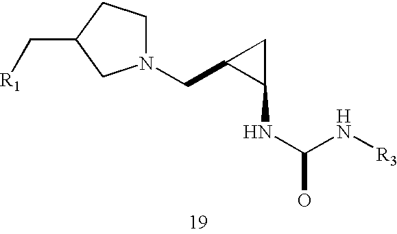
C(C1C(NC(N[R3])O)C1)N1CCC(C[R1])C1
